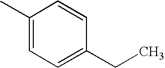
C1(C)=CC=C(CC)C=C1
